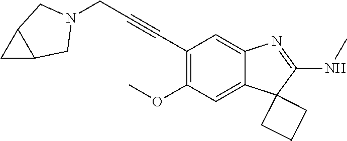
C(C1=C(OC)C=C2C(=C1)N=C(NC)C21CCC1)#CCN1CC2CC2C1
